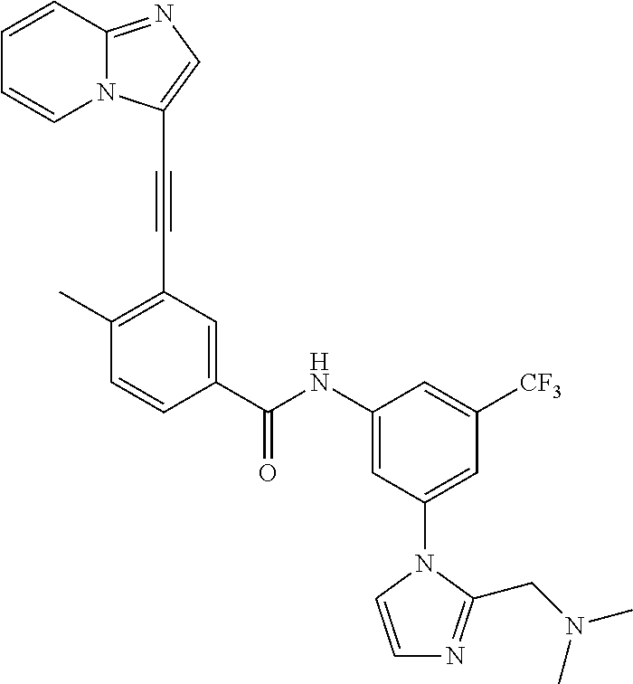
C1=CC2=NC=C(C#CC3=C(C)C=CC(C(NC4=CC(N5C=CN=C5CN(C)C)=CC([CF3])=C4)=O)=C3)N2C=C1
